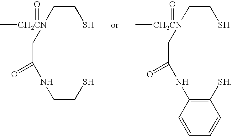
C(CS)[CH2CN](=O)(CC(NCCS)=O)C.C(CS)[CH2CN](=O)(CC(NC1=C([SH])C=CC=C1)=O)C
